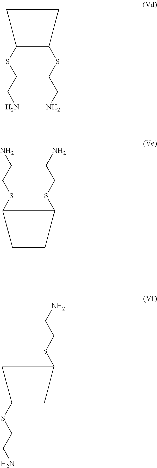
C1C(SCCN)C(SCCN)C1.C1(SCCN)CCC1SCCN.C1C(SCCN)CC1SCCN
